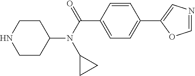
C1CC(N(C(C2=CC=C(C3=CN=CO3)C=C2)=O)C2CC2)CCN1
